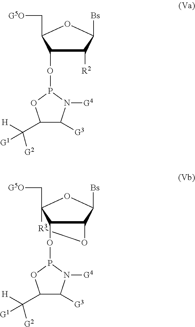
C1(OP2N([G4])C([G3])C(C([H])([G1])[G2])O2)C([R2])C([Bs])OC1C[G5O].O1C2C(OP3N([G4])C([G3])C(C([H])([G1])[G2])O3)C(C[G5O])(OC2[Bs])[R3]1
